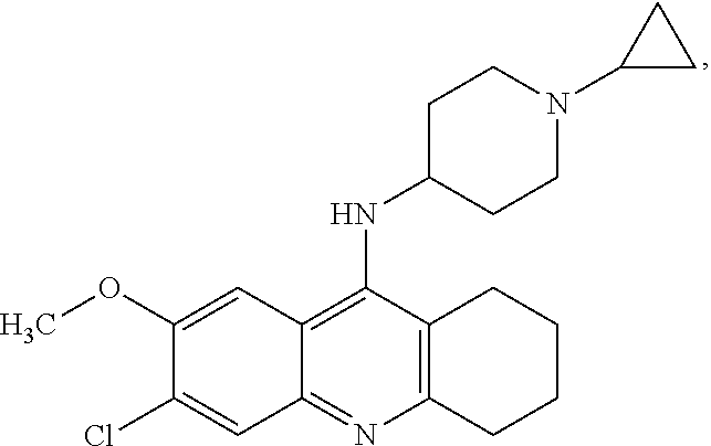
C12=C(N=C3C(=C1NC1CCN(C4CC4)CC1)C=C(OC)C(Cl)=C3)CCCC2
